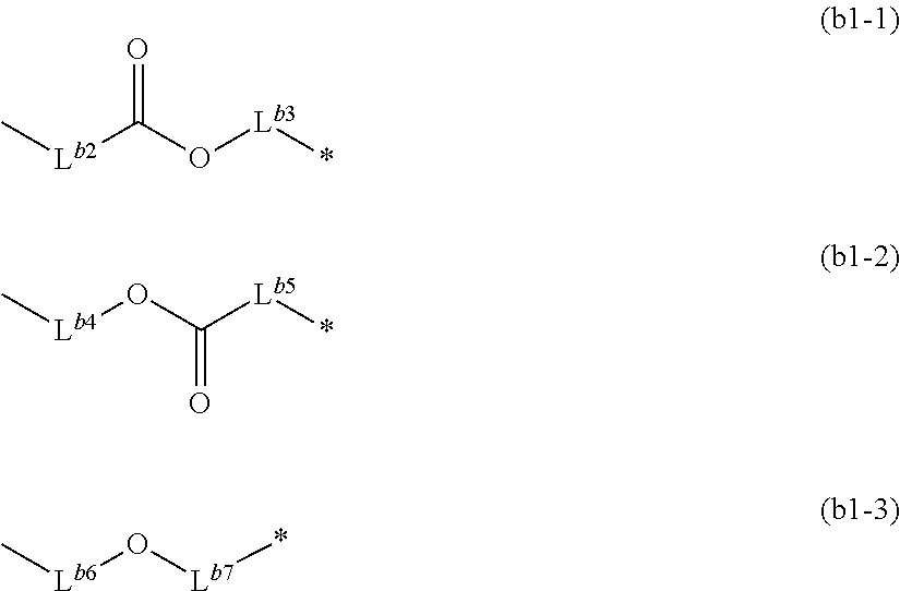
O=C(O[Lb3]*)[Lb2]C.O(C([Lb5]*)=O)[Lb4]C.O([Lb7]*)[Lb6]C
